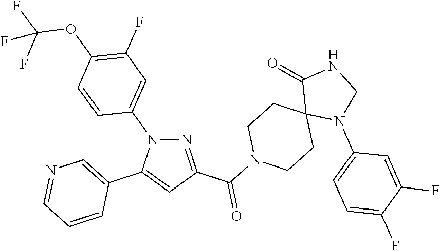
N1=C(C(N2CCC3(CC2)N(C2=CC=C(F)C(F)=C2)CNC3=O)=O)C=C(C2=CN=CC=C2)N1C1=CC(F)=C(OC(F)(F)F)C=C1
